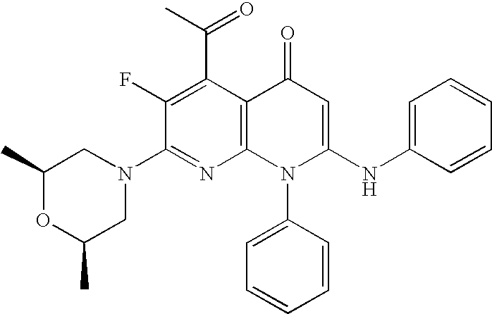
C1(N2CC(C)OC(C)C2)=NC2=C(C(C(C)=O)=C1F)C(=O)C=C(NC1=CC=CC=C1)N2C1=CC=CC=C1
